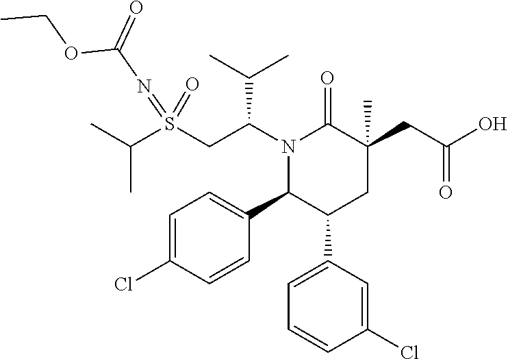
S(CC(N1C(=O)C(CC(=O)O)(C)CC(C2=CC=CC(Cl)=C2)C1C1=CC=C(Cl)C=C1)C(C)C)(=NC(OCC)=O)(=O)C(C)C
